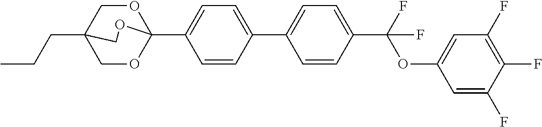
CCCC12COC(C3=CC=C(C4=CC=C(C(OC5=CC(F)=C(F)C(F)=C5)(F)F)C=C4)C=C3)(OC1)OC2
